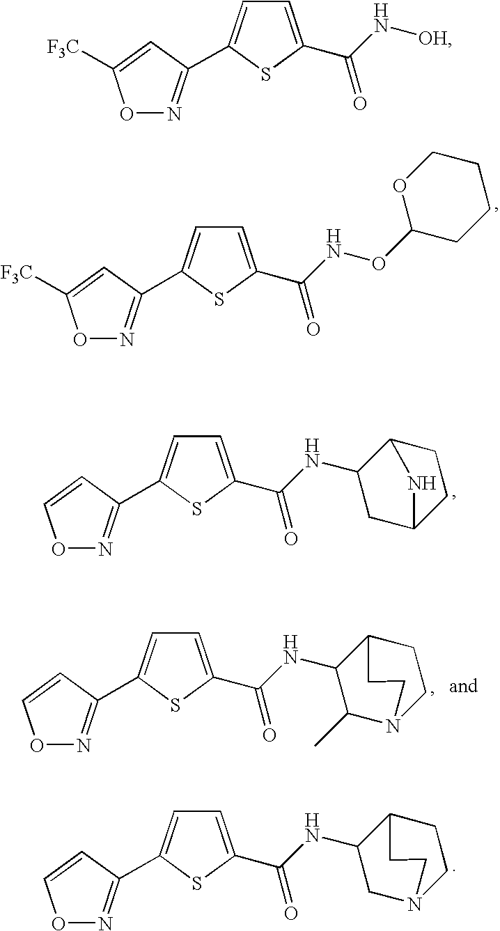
O1N=C(C2=CC=C(C(NOC3CCCCO3)=O)S2)C=C1[F3C].O1N=C(C2=CC=C(C(NC3CC4CCC3N4)=O)S2)C=C1.O1N=C(C2=CC=C(C(NC3C(C)N4CCC3CC4)=O)S2)C=C1.O1N=C(C2=CC=C(C(NC3CN4CCC3CC4)=O)S2)C=C1.O1N=C(C2=CC=C(C(N[OH])=O)S2)C=C1[F3C]
